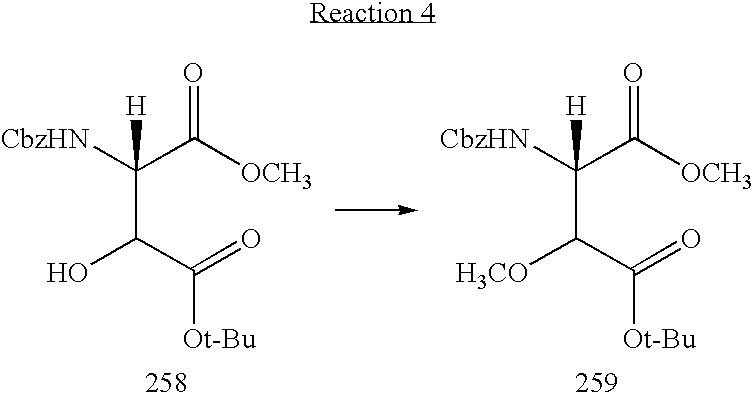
C(C(C(=O)[Ot-Bu])O)([CbzHN])(C([OCH3])=O)[H].C(C(C(=O)[Ot-Bu])[H3CO])([CbzHN])(C([OCH3])=O)[H]
